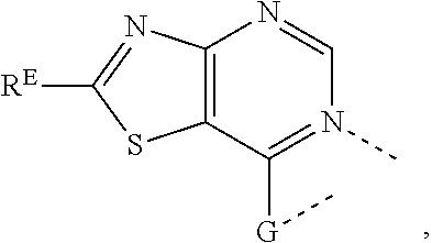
C12=C(C([G]C)=N(C)C=N1)SC([RE])=N2
